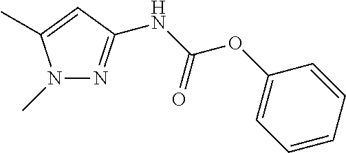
N1(C)N=C(NC(OC2=CC=CC=C2)=O)C=C1C
